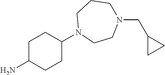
C1C(N)CCC(N2CCN(CC3CC3)CCC2)C1
